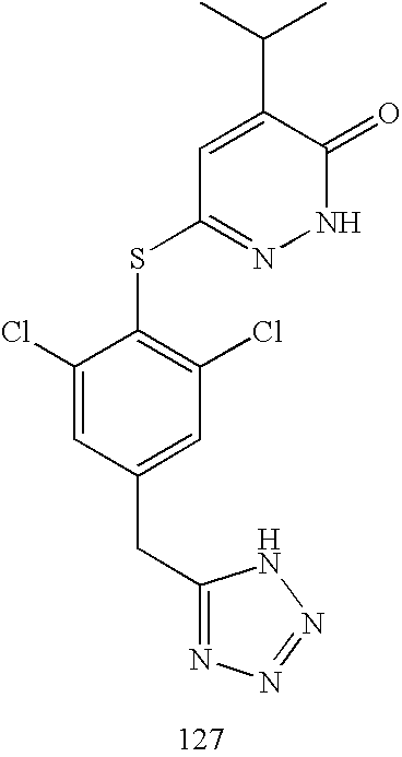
C1(=O)NN=C(SC2=C(Cl)C=C(CC3=NN=NN3)C=C2Cl)C=C1C(C)C
